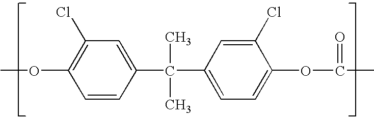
C1=CC(C(C2=CC=C(OC(=O)C)C(Cl)=C2)(C)C)=CC(Cl)=C1OC
